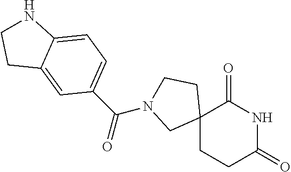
C12(CCC(=O)NC1=O)CCN(C(=O)C1=CC=C3C(=C1)CCN3)C2
